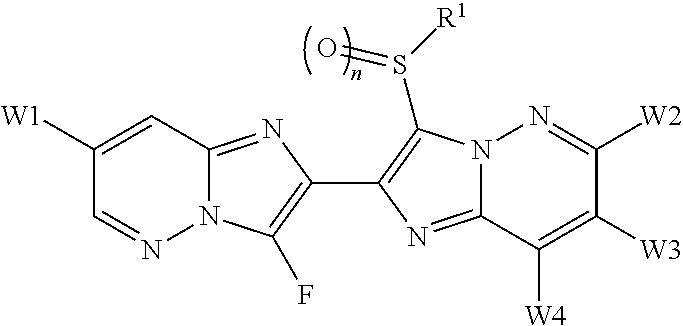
C1([W1])=CC2=NC(C3=C(S([R1])=O)N4C(=N3)C([W4])=C([W3])C([W2])=N4)=C(F)N2N=C1
